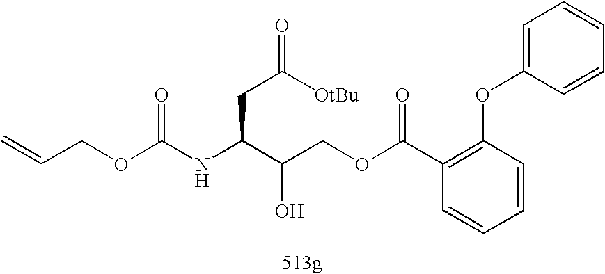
C=CCOC(NC(C(COC(C1=C(OC2=CC=CC=C2)C=CC=C1)=O)O)CC(=O)[OtBu])=O
